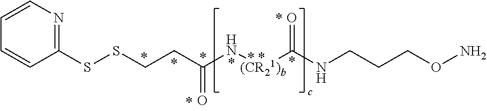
N([(CR21)b]C(=O)NCCCON)C(CCSSC1=NC=CC=C1)=O
